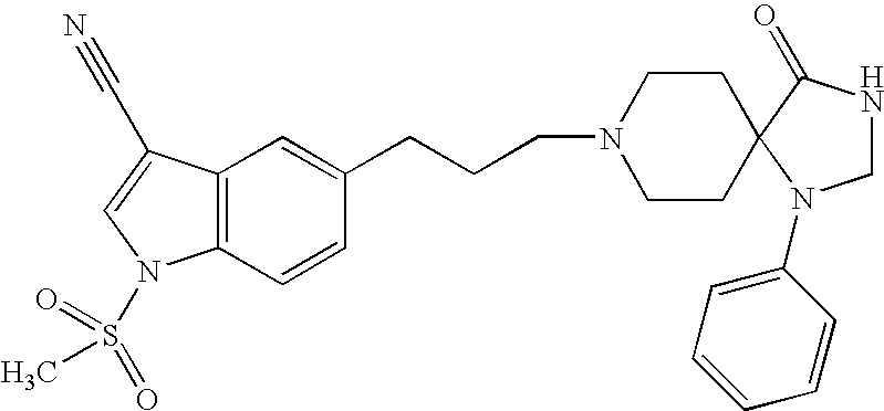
C12=C(C=CC(CCCN3CCC4(CC3)N(C3=CC=CC=C3)CNC4=O)=C1)N(S(C)(=O)=O)C=C2C#N
